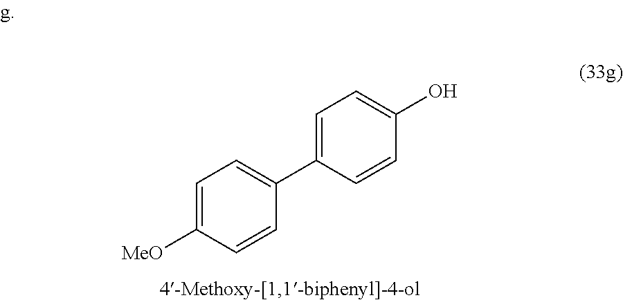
C1(C2=CC=C([MeO])C=C2)=CC=C(O)C=C1
